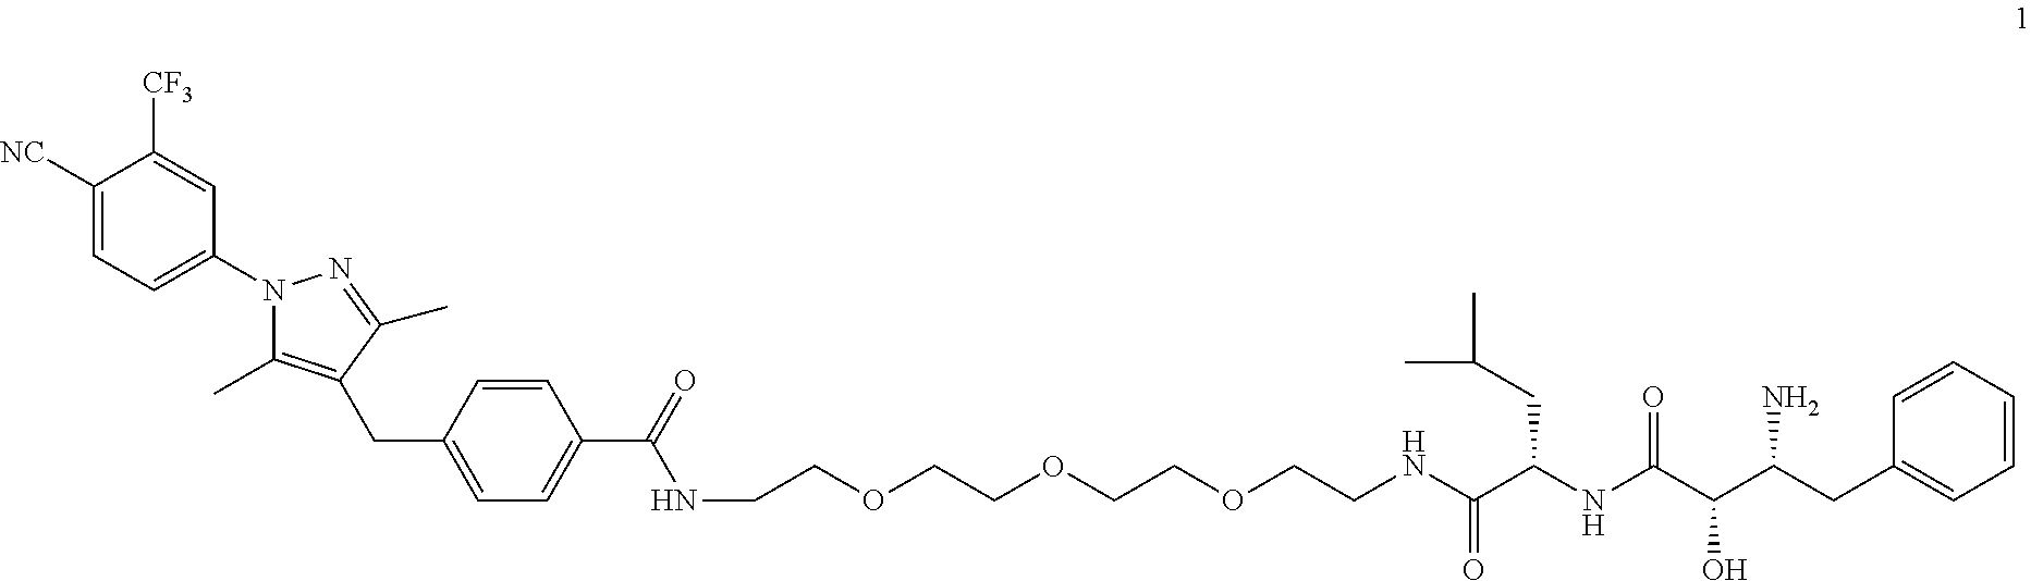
C(COCCOCCOCCNC(C1=CC=C(CC2=C(C)N(C3=CC=C([NC])C([CF3])=C3)N=C2C)C=C1)=O)NC(C(CC(C)C)NC(C(C(CC1=CC=CC=C1)N)O)=O)=O
